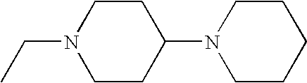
N1(CC)CCC(N2CCCCC2)CC1
